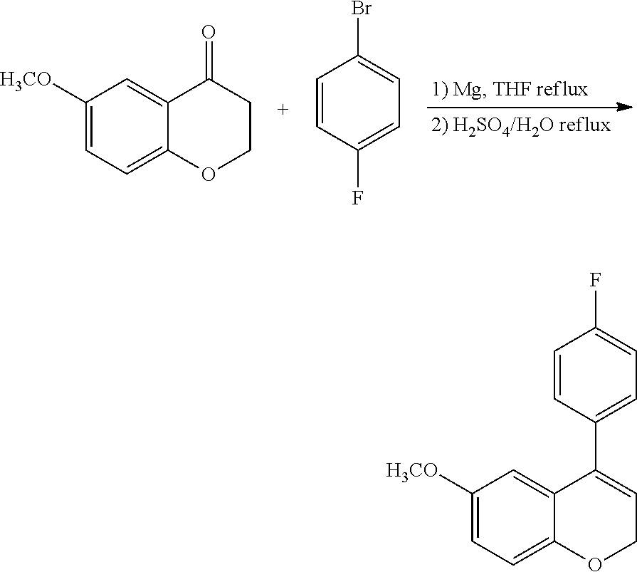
C1([H3CO])=CC=C2C(=C1)C(=O)CCO2.C1=CC(F)=CC=C1Br.C1([H3CO])=CC=C2C(=C1)C(C1=CC=C(F)C=C1)=CCO2
